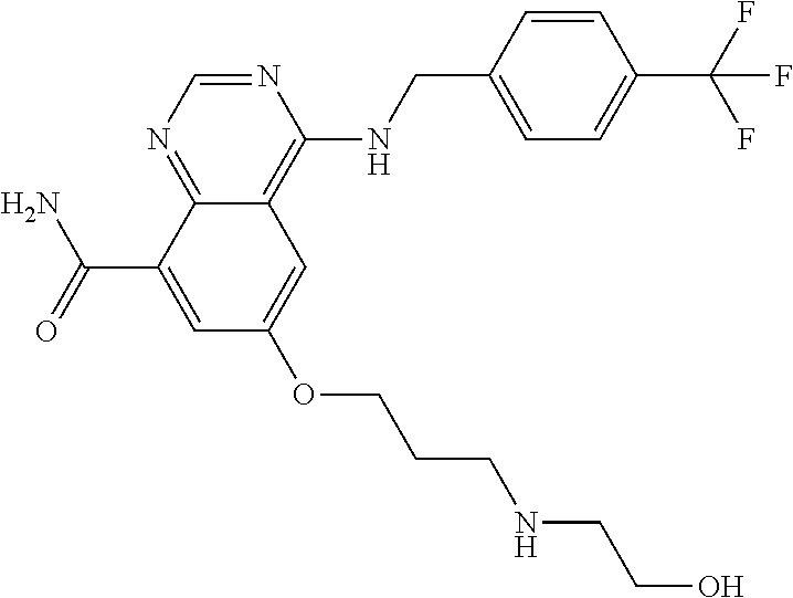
C(C1=CC(OCCCNCCO)=CC2=C(NCC3=CC=C(C(F)(F)F)C=C3)N=CN=C12)(N)=O
